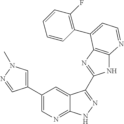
C1(C2=CN=C3C(=C2)C(C2=NC4=C(N2)N=CC=C4C2=C(F)C=CC=C2)=NN3)=CN(C)N=C1
